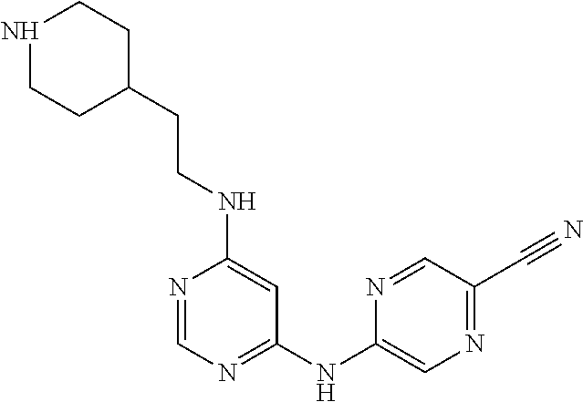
N1=CN=C(NC2=CN=C(C#N)C=N2)C=C1NCCC1CCNCC1
